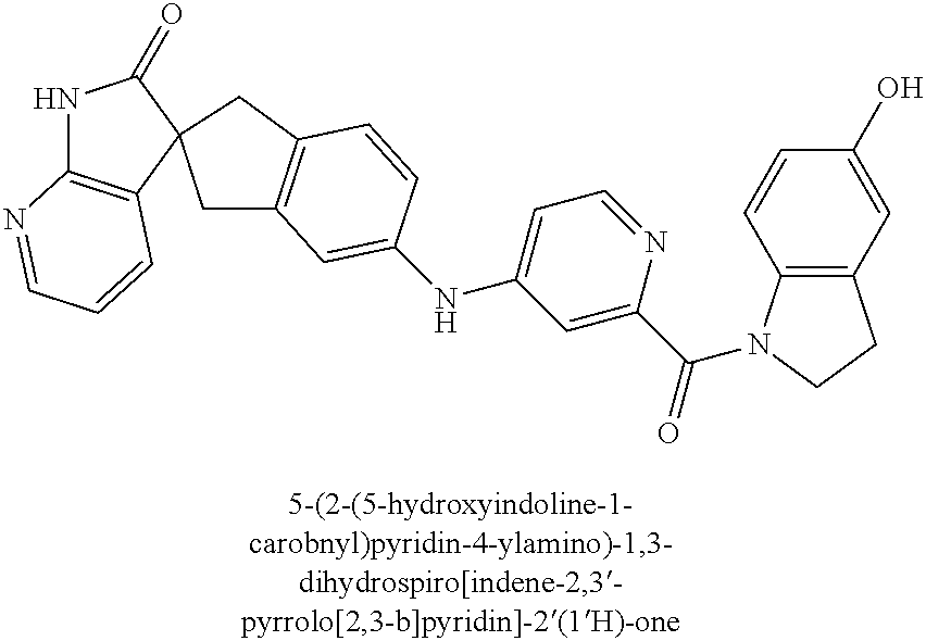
C1=C(NC2=CC=NC(C(=O)N3C4=C(CC3)C=C(O)C=C4)=C2)C=CC2=C1CC1(C2)C2=C(NC1=O)N=CC=C2
